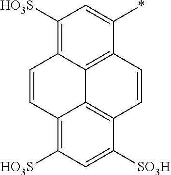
C1([HO3S])=C2C3=C(C(*)=C1)C=CC1=C3C(=C([HO3S])C=C1[SO3H])C=C2
